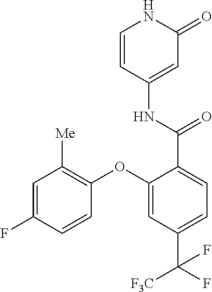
C1=CC(NC(=O)C2=CC=C(C([F3C])(F)F)C=C2OC2=C([Me])C=C(F)C=C2)=CC(=O)N1
